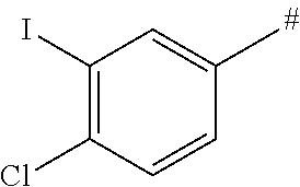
C1(I)=C(Cl)C=CC(C)=C1
